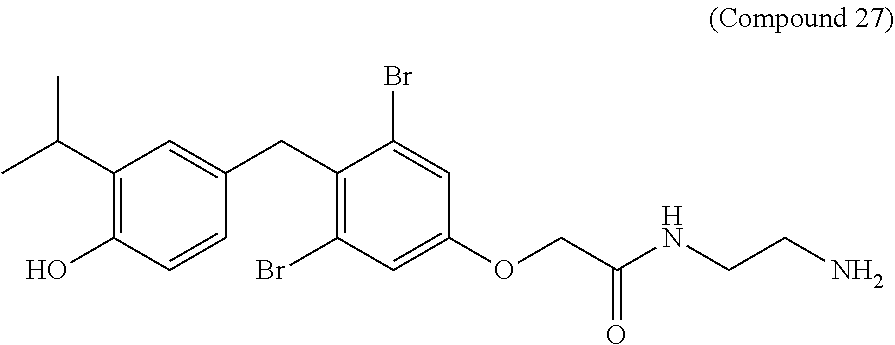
C1(C(C)C)=C(O)C=CC(CC2=C(Br)C=C(OCC(NCCN)=O)C=C2Br)=C1
